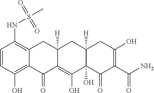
C1=CC(O)=C2C(=C1NS(C)(=O)=O)CC1([H])C(=C(O)C3(O)C([H])(C1)CC(O)=C(C(N)=O)C3=O)C2=O
